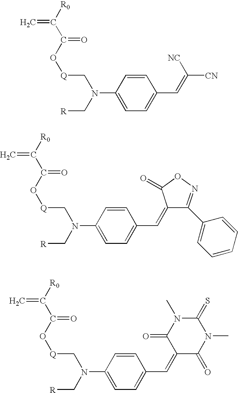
C=C([R0])C(O[Q]CN(C1=CC=C(C=C([CN])[NC])C=C1)C[R])=O.C=C([R0])C(O[Q]CN(C1=CC=C(C=C2C(C3=CC=CC=C3)=NOC2=O)C=C1)C[R])=O.C=C([R0])C(O[Q]CN(C1=CC=C(C=C2C(=O)N(C)C(=S)N(C)C2=O)C=C1)C[R])=O
